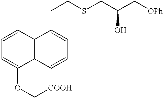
C1=CC2=C(C(OC[COOH])=C1)C=CC=C2CCSCC(C[OPh])O
